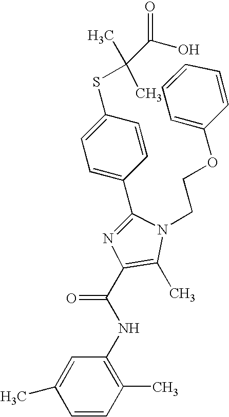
C1(C2=CC=C(SC(C)(C)C(O)=O)C=C2)=NC(C(NC2=C(C)C=CC(C)=C2)=O)=C(C)N1CCOC1=CC=CC=C1
